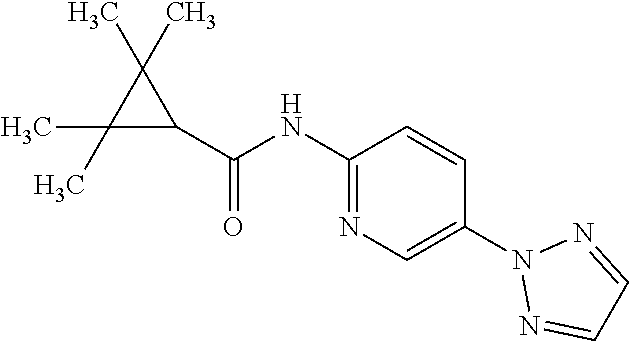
C1(C)(C)C(C(=O)NC2=NC=C(N3N=CC=N3)C=C2)C1(C)C
